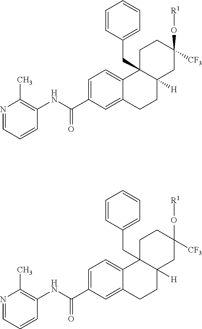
N1=CC=CC(NC(C2=CC=C3C(=C2)CCC2([H])C3(CC3=CC=CC=C3)CCC([CF3])(O[R1])C2)=O)=C1C.N1=CC=CC(NC(C2=CC=C3C(=C2)CCC2([H])C3(CC3=CC=CC=C3)CCC([CF3])(O[R1])C2)=O)=C1C
